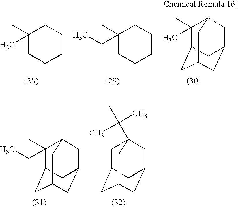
C1(C)(CC)CCCCC1.C1(C)(C)C2CC3CC(CC1C3)C2.C1(C)(C)CCCCC1.C1C2CC3CC(CC1(C(C)(C)C)C3)C2.C1(C)(CC)C2CC3CC(CC1C3)C2
